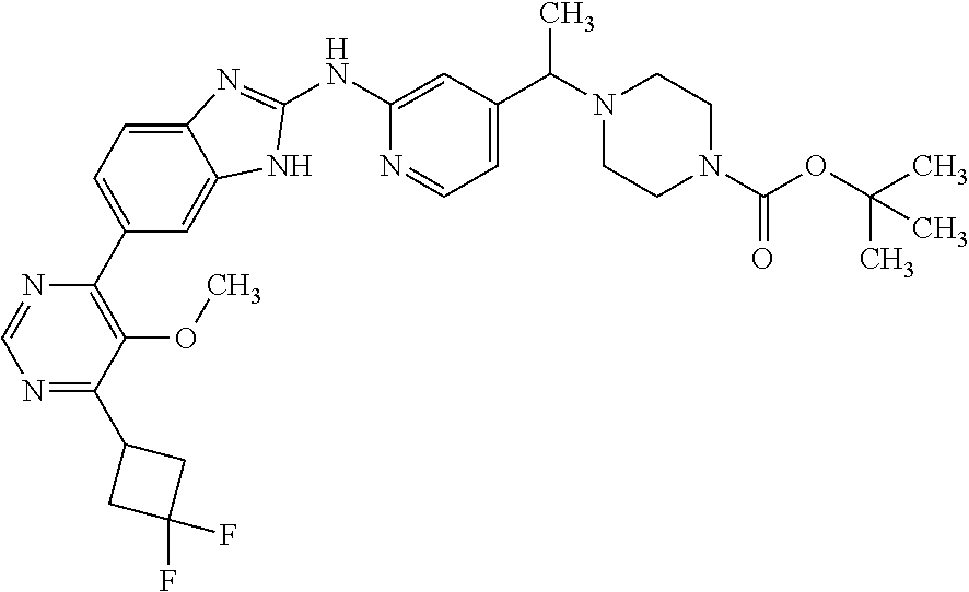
C1(C2=C(OC)C(C3CC(F)(F)C3)=NC=N2)=CC=C2C(=C1)NC(NC1=CC(C(N3CCN(C(=O)OC(C)(C)C)CC3)C)=CC=N1)=N2
